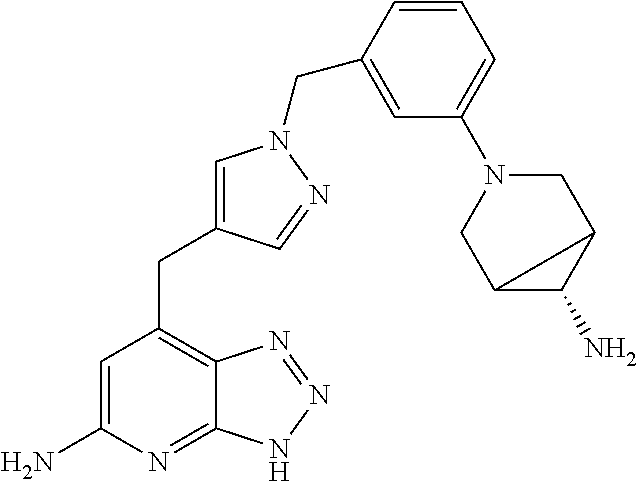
C1=C(N)N=C2C(=C1CC1=CN(CC3=CC(N4CC5C(C4)C5N)=CC=C3)N=C1)N=NN2
